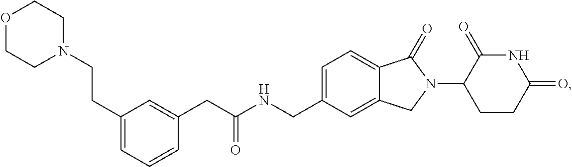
C(NCC1=CC=C2C(=C1)CN(C1CCC(=O)NC1=O)C2=O)(CC1=CC(CCN2CCOCC2)=CC=C1)=O
